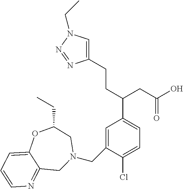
C1=C(CN2CC(CC)OC3=CC=CN=C3C2)C(Cl)=CC=C1C(CCC1=CN(CC)N=N1)CC(O)=O
